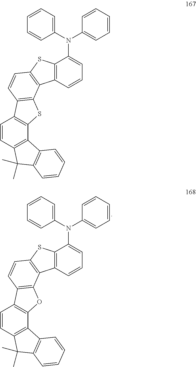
C1=CC2=C(C(N(C3=CC=CC=C3)C3=CC=CC=C3)=C1)SC1=C2C2=C(C=C1)C1=C(O2)C2=C(C=C1)C(C)(C)C1=C2C=CC=C1.C1=CC2=C(C(N(C3=CC=CC=C3)C3=CC=CC=C3)=C1)SC1=C2C2=C(C=C1)C1=C(S2)C2=C(C=C1)C(C)(C)C1=C2C=CC=C1
